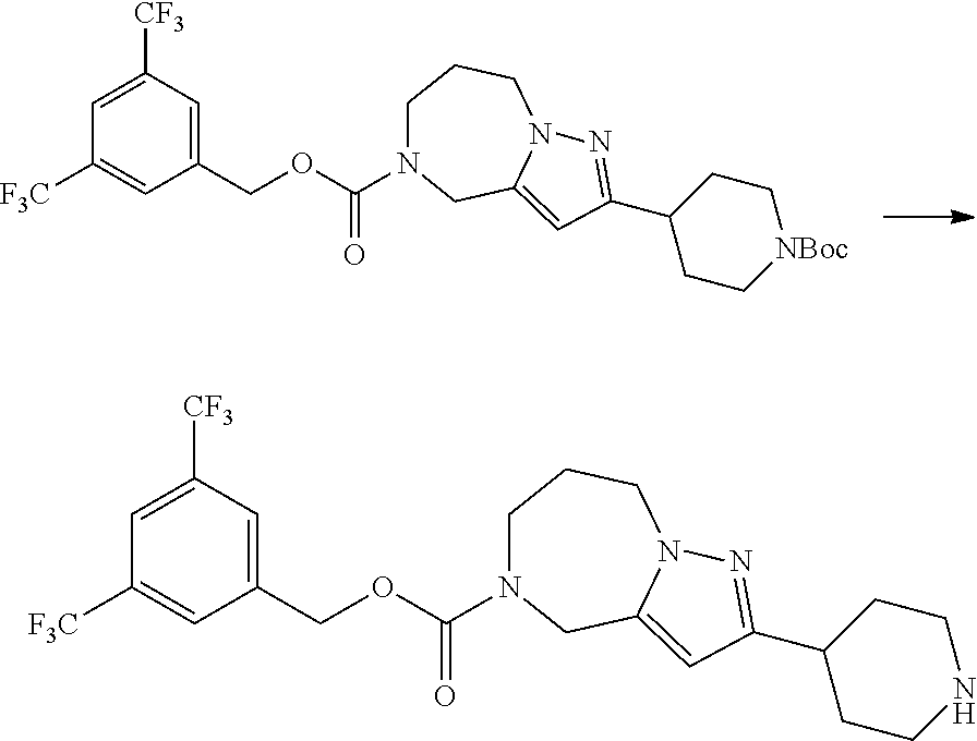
C1(COC(N2CCCN3C(=CC(C4CC[NBoc]CC4)=N3)C2)=O)=CC([CF3])=CC([F3C])=C1.C1(COC(N2CCCN3C(=CC(C4CCNCC4)=N3)C2)=O)=CC([CF3])=CC([F3C])=C1
